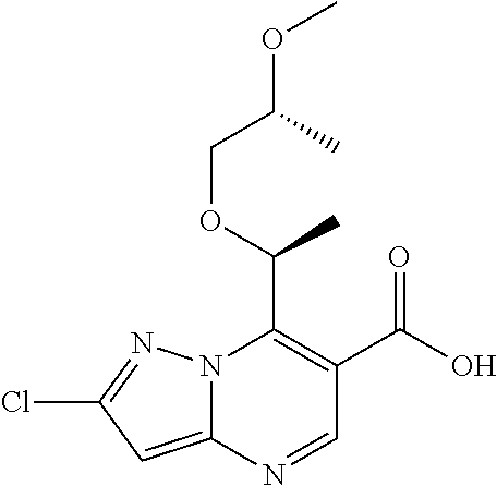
N12C(=CC(Cl)=N1)N=CC(C(O)=O)=C2C(OCC(OC)C)C
